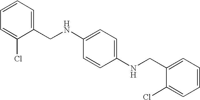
C1=C(Cl)C(CNC2=CC=C(NCC3=CC=CC=C3Cl)C=C2)=CC=C1
